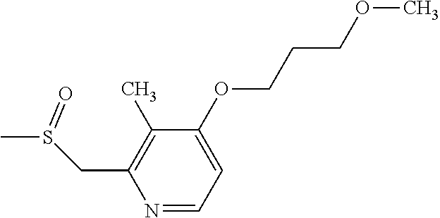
N1=CC=C(OCCCOC)C(C)=C1CS(C)=O
